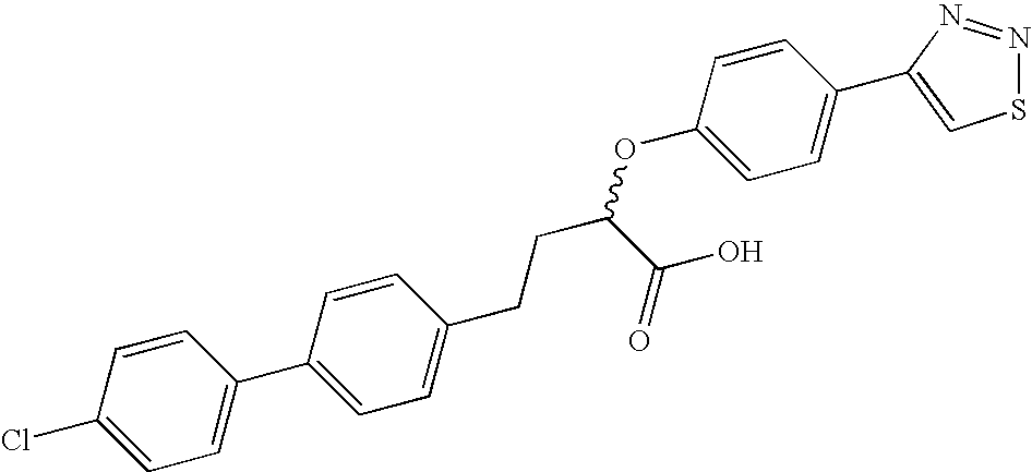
C1=CC(Cl)=CC=C1C1=CC=C(CCC(OC2=CC=C(C3=CSN=N3)C=C2)C(O)=O)C=C1
